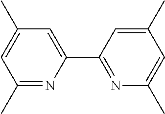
C1(C)=NC(C2=NC(C)=CC(C)=C2)=CC(C)=C1
